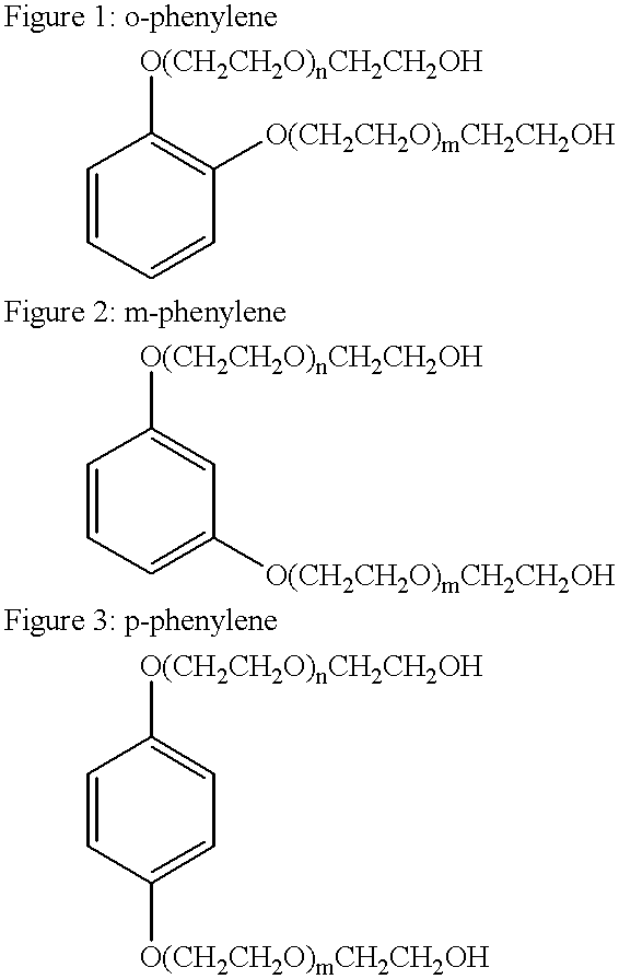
C1=CC=CC([O(CH2CH2O)mCH2CH2OH])=C1[O(CH2CH2O)nCH2CH2OH].C1=CC=C([O(CH2CH2O)mCH2CH2OH])C=C1[O(CH2CH2O)nCH2CH2OH].C1=CC([O(CH2CH2O)mCH2CH2OH])=CC=C1[O(CH2CH2O)nCH2CH2OH]
